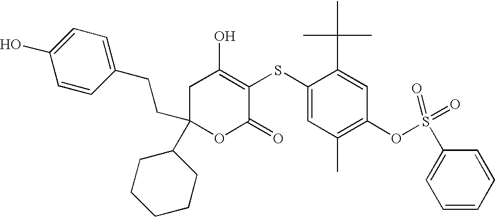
C1(C2(CCC3=CC=C(O)C=C3)OC(=O)C(SC3=CC(C)=C(OS(C4=CC=CC=C4)(=O)=O)C=C3C(C)(C)C)=C(O)C2)CCCCC1
